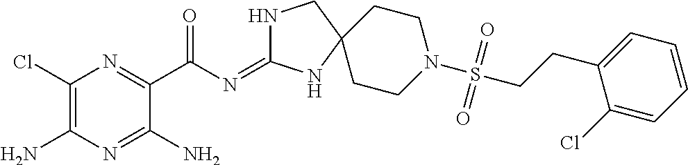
C1(Cl)=C(N)N=C(N)C(C(=O)N=C2NCC3(N2)CCN(S(CCC2=CC=CC=C2Cl)(=O)=O)CC3)=N1
